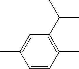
C1(C)=CC(C(C)C)=C(C)C=C1
